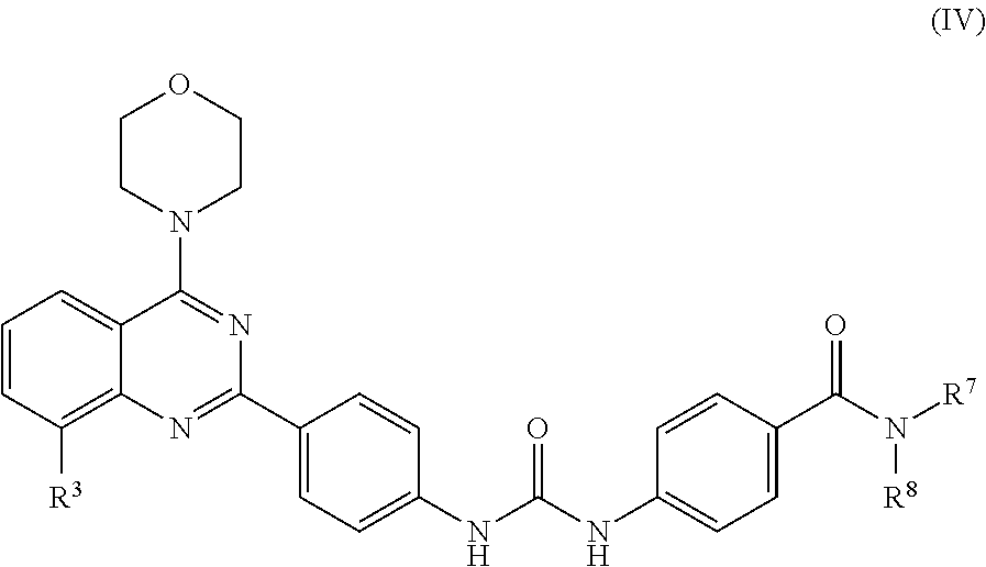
C1=CC([R3])=C2C(=C1)C(N1CCOCC1)=NC(C1=CC=C(NC(NC3=CC=C(C(=O)N([R8])[R7])C=C3)=O)C=C1)=N2
